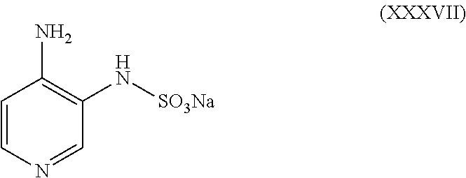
C1=CN=CC(N[SO3Na])=C1N
